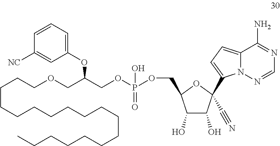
C(CCOCC(COP(OCC1C(O)C(O)C(C2=CC=C3N2N=CN=C3N)(C#N)O1)(O)=O)OC1=CC=CC([NC])=C1)CCCCCCCCCCCCCCC
